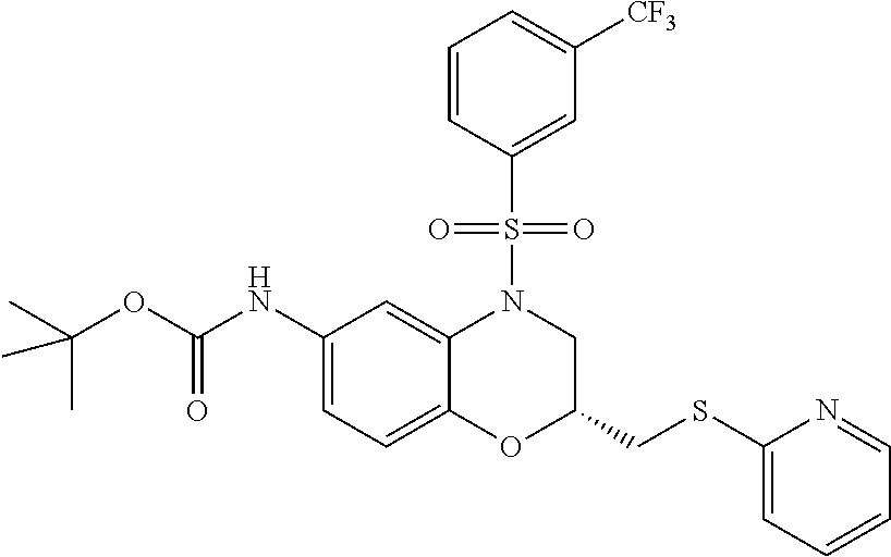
C1(NC(OC(C)(C)C)=O)=CC=C2C(=C1)N(S(C1=CC([CF3])=CC=C1)(=O)=O)CC(CSC1=CC=CC=N1)O2
